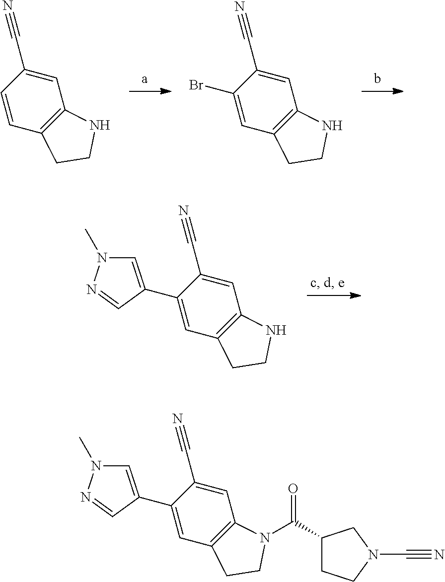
C1=CC2=C(C=C1C#N)NCC2.C1(Br)=CC2=C(C=C1C#N)NCC2.C1(C2=CN(C)N=C2)=CC2=C(C=C1C#N)NCC2.C1=C(C2=CN(C)N=C2)C(C#N)=CC2=C1CCN2C(C1CCN(C#N)C1)=O
